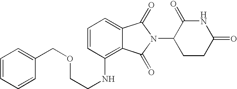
C1=C2C(=C(NCCOCC3=CC=CC=C3)C=C1)C(=O)N(C1CCC(=O)NC1=O)C2=O
